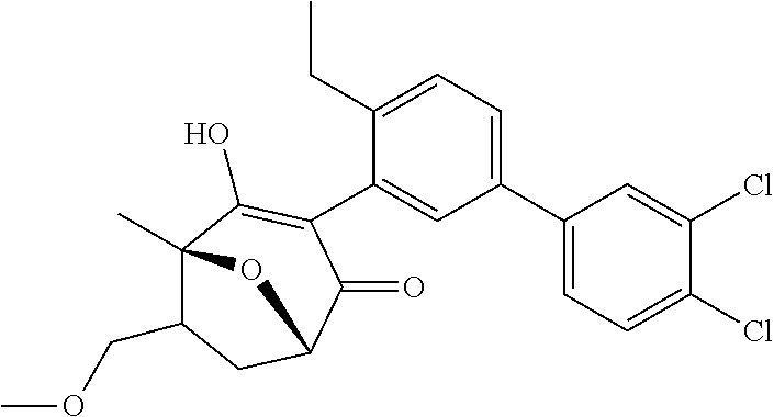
C1(C2=CC=C(CC)C(C3=C(O)C4(C)C(COC)CC(C3=O)O4)=C2)=CC=C(Cl)C(Cl)=C1
